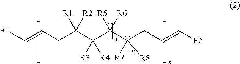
C(=CCC(C(C(C(CC=C[F2])([R8])[R7])([R6])[R5])([R4])[R3])([R2])[R1])[F1]
